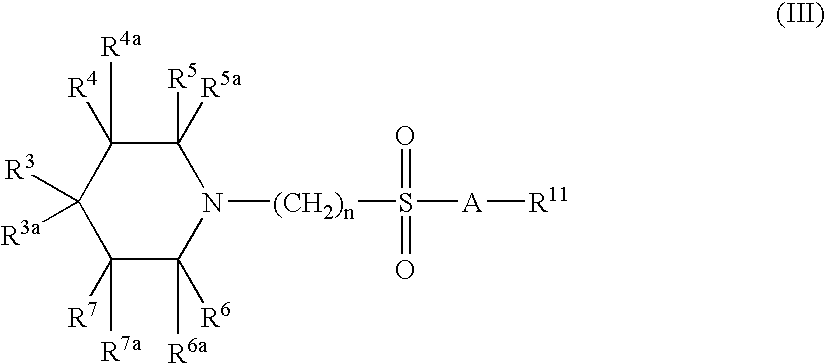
C1([R5a])([R5])C([R4])([R4a])C([R3])([R3a])C([R7a])([R7])C([R6a])([R6])N1[(CH2)n]S(=O)(=O)[A][R11]
